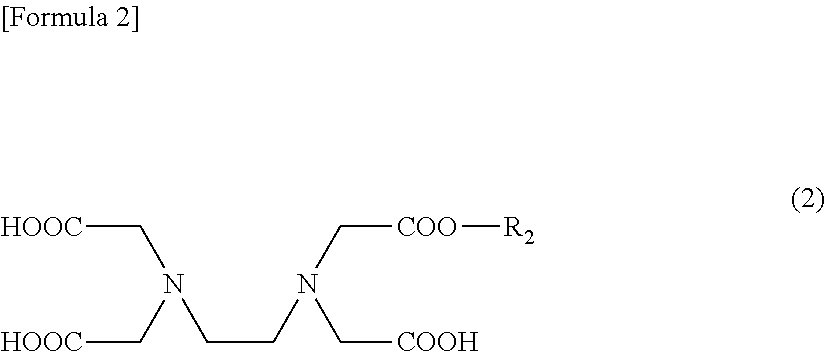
[HOOC]CN(C[HOOC])CCN(C[COOH])C[COO][R2]
